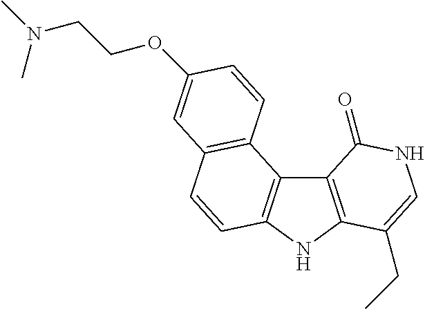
C12=C(NC3=C1C1=C(C=C3)C=C(OCCN(C)C)C=C1)C(CC)=CNC2=O
